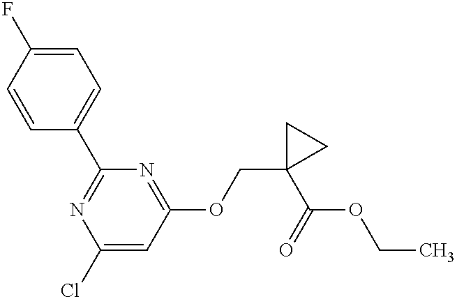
C1=CC(C2=NC(Cl)=CC(OCC3(C(OCC)=O)CC3)=N2)=CC=C1F
